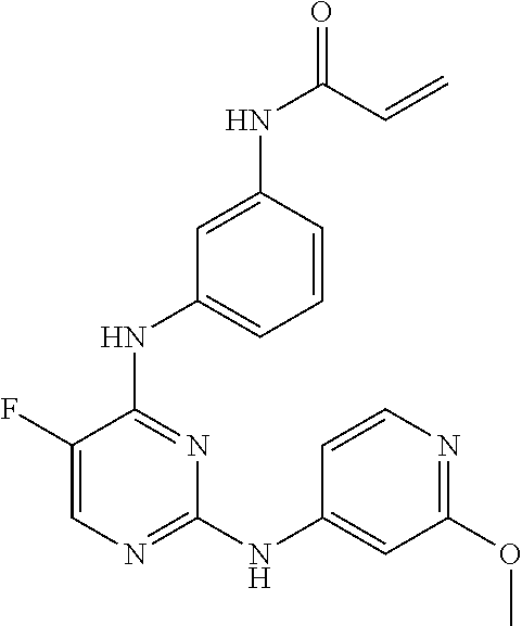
N(C1=NC=C(F)C(NC2=CC=CC(NC(C=C)=O)=C2)=N1)C1=CC(OC)=NC=C1
